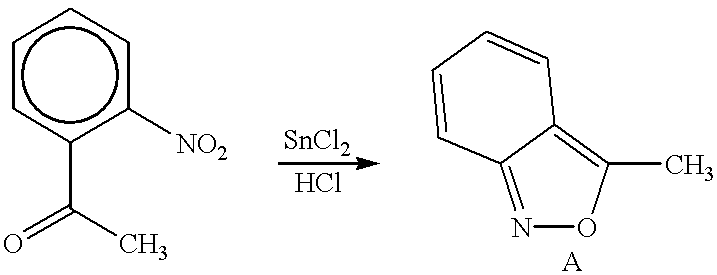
c1cc(C(=O)C)c([NO2])cc1.N1=C2C(=C(C)O1)C=CC=C2
